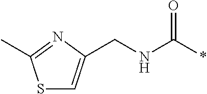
S1C=C(CNC(*)=O)N=C1C
